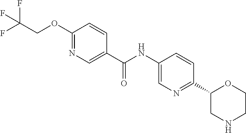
C1(OCC(F)(F)F)=NC=C(C(NC2=CN=C(C3CNCCO3)C=C2)=O)C=C1
